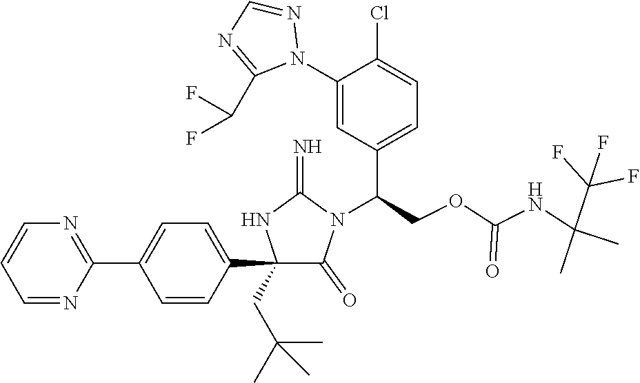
C1(C2=CC=C(C3=NC=CC=N3)C=C2)(CC(C)(C)C)C(=O)N(C(COC(NC(C(F)(F)F)(C)C)=O)C2=CC=C(Cl)C(N3N=CN=C3C(F)F)=C2)C(=N)N1
